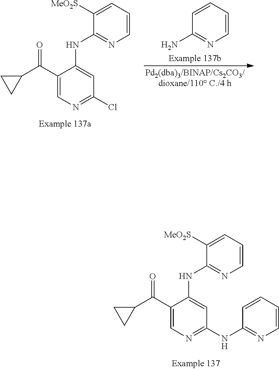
[MeO2S]C1=CC=CN=C1NC1=CC(Cl)=NC=C1C(C1CC1)=O.C1=CC(N)=NC=C1.C1(NC2=NC=CC=C2[MeO2S])=CC(NC2=NC=CC=C2)=NC=C1C(C1CC1)=O
